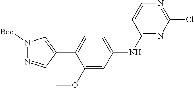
N1=CC(C2=CC=C(NC3=NC(Cl)=NC=C3)C=C2OC)=CN1[Boc]
